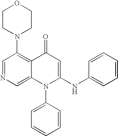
C1=NC=C2C(=C1N1CCOCC1)C(=O)C=C(NC1=CC=CC=C1)N2C1=CC=CC=C1
